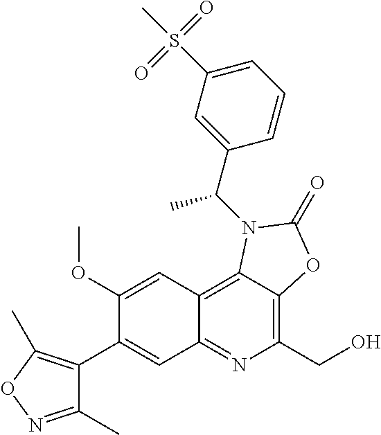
C1(C2=CC3=NC(CO)=C4C(=C3C=C2OC)N(C(C2=CC(S(C)(=O)=O)=CC=C2)C)C(=O)O4)=C(C)ON=C1C
